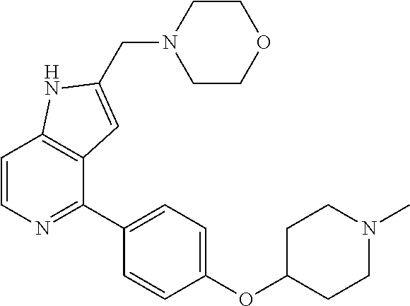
C1(C2=CC=C(OC3CCN(C)CC3)C=C2)=NC=CC2=C1C=C(CN1CCOCC1)N2
